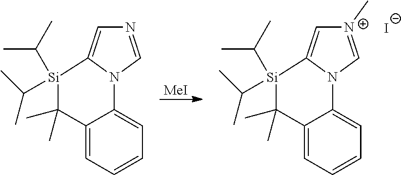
C12=CC=CC=C1N1C=NC=C1[Si](C(C)C)(C(C)C)C2(C)C.[MeI].C12=CC=CC=C1N1C=[N+](C)C=C1[Si](C(C)C)(C(C)C)C2(C)C.[I-]
